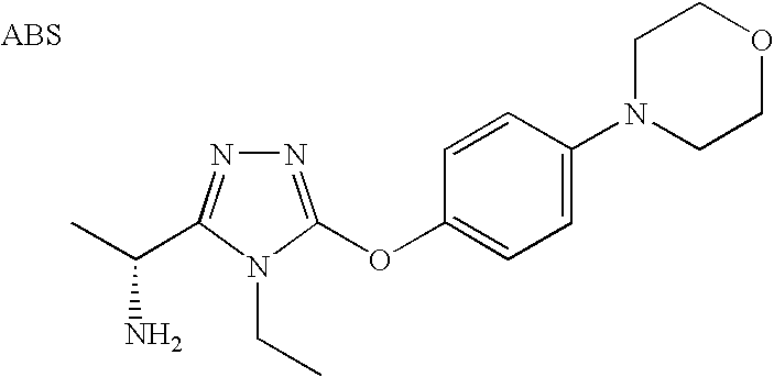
N1=C(OC2=CC=C(N3CCOCC3)C=C2)N(CC)C(C(C)N)=N1
